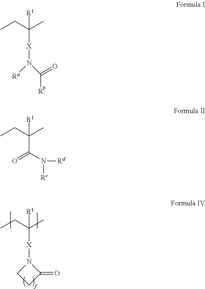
CCC(C)([R1])[X]N1CCC1=O.CCC(C)([R1])[X]N([Ra])C([R])=O.CCC(C)([R1])C(N([Rd])[Rc])=O
